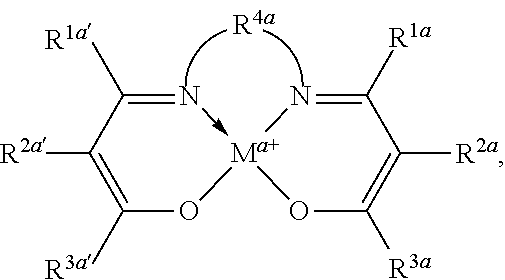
N1->[Ma+]2(OC([R3a])=C([R2a])C=1[R1a])OC([R3a])=C([R2a])C([R1a])=N2
